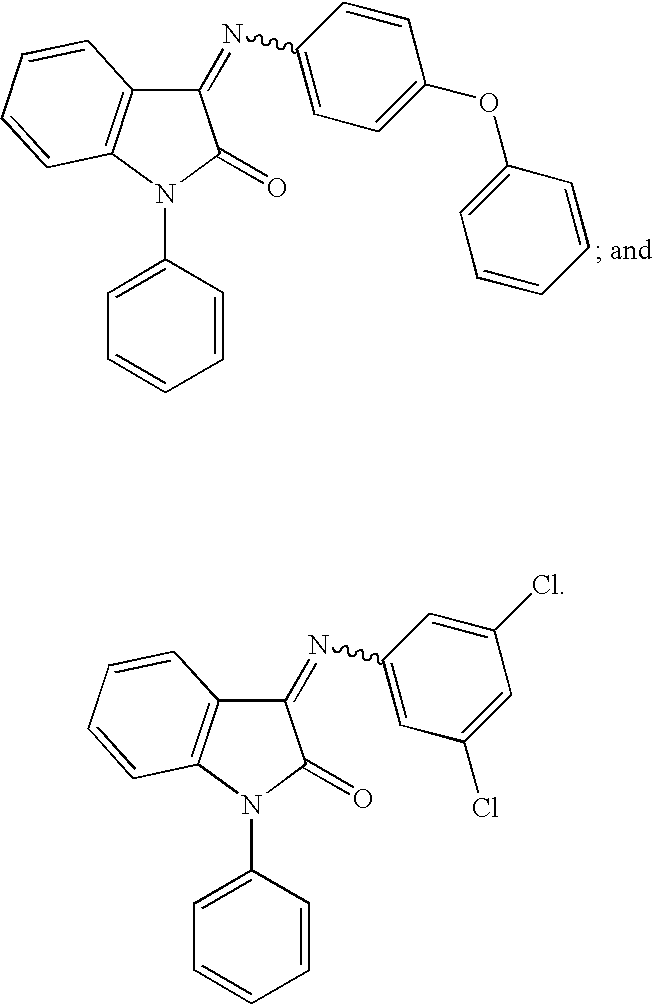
C1(=NC2=CC=C(OC3=CC=CC=C3)C=C2)C2=C(N(C3=CC=CC=C3)C1=O)C=CC=C2.C1(=NC2=CC(Cl)=CC(Cl)=C2)C2=C(N(C3=CC=CC=C3)C1=O)C=CC=C2
